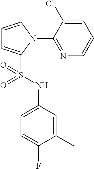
C1=CN(C2=NC=CC=C2Cl)C(S(NC2=CC=C(F)C(C)=C2)(=O)=O)=C1
